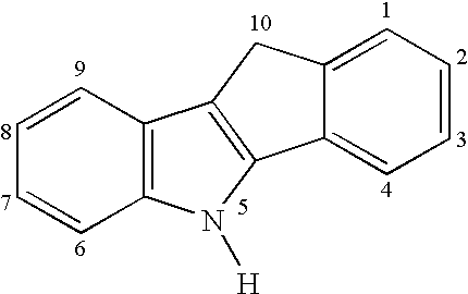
C1=CC2=C(C=C1)N([H])C1=C2CC2=CC=CC=C12
